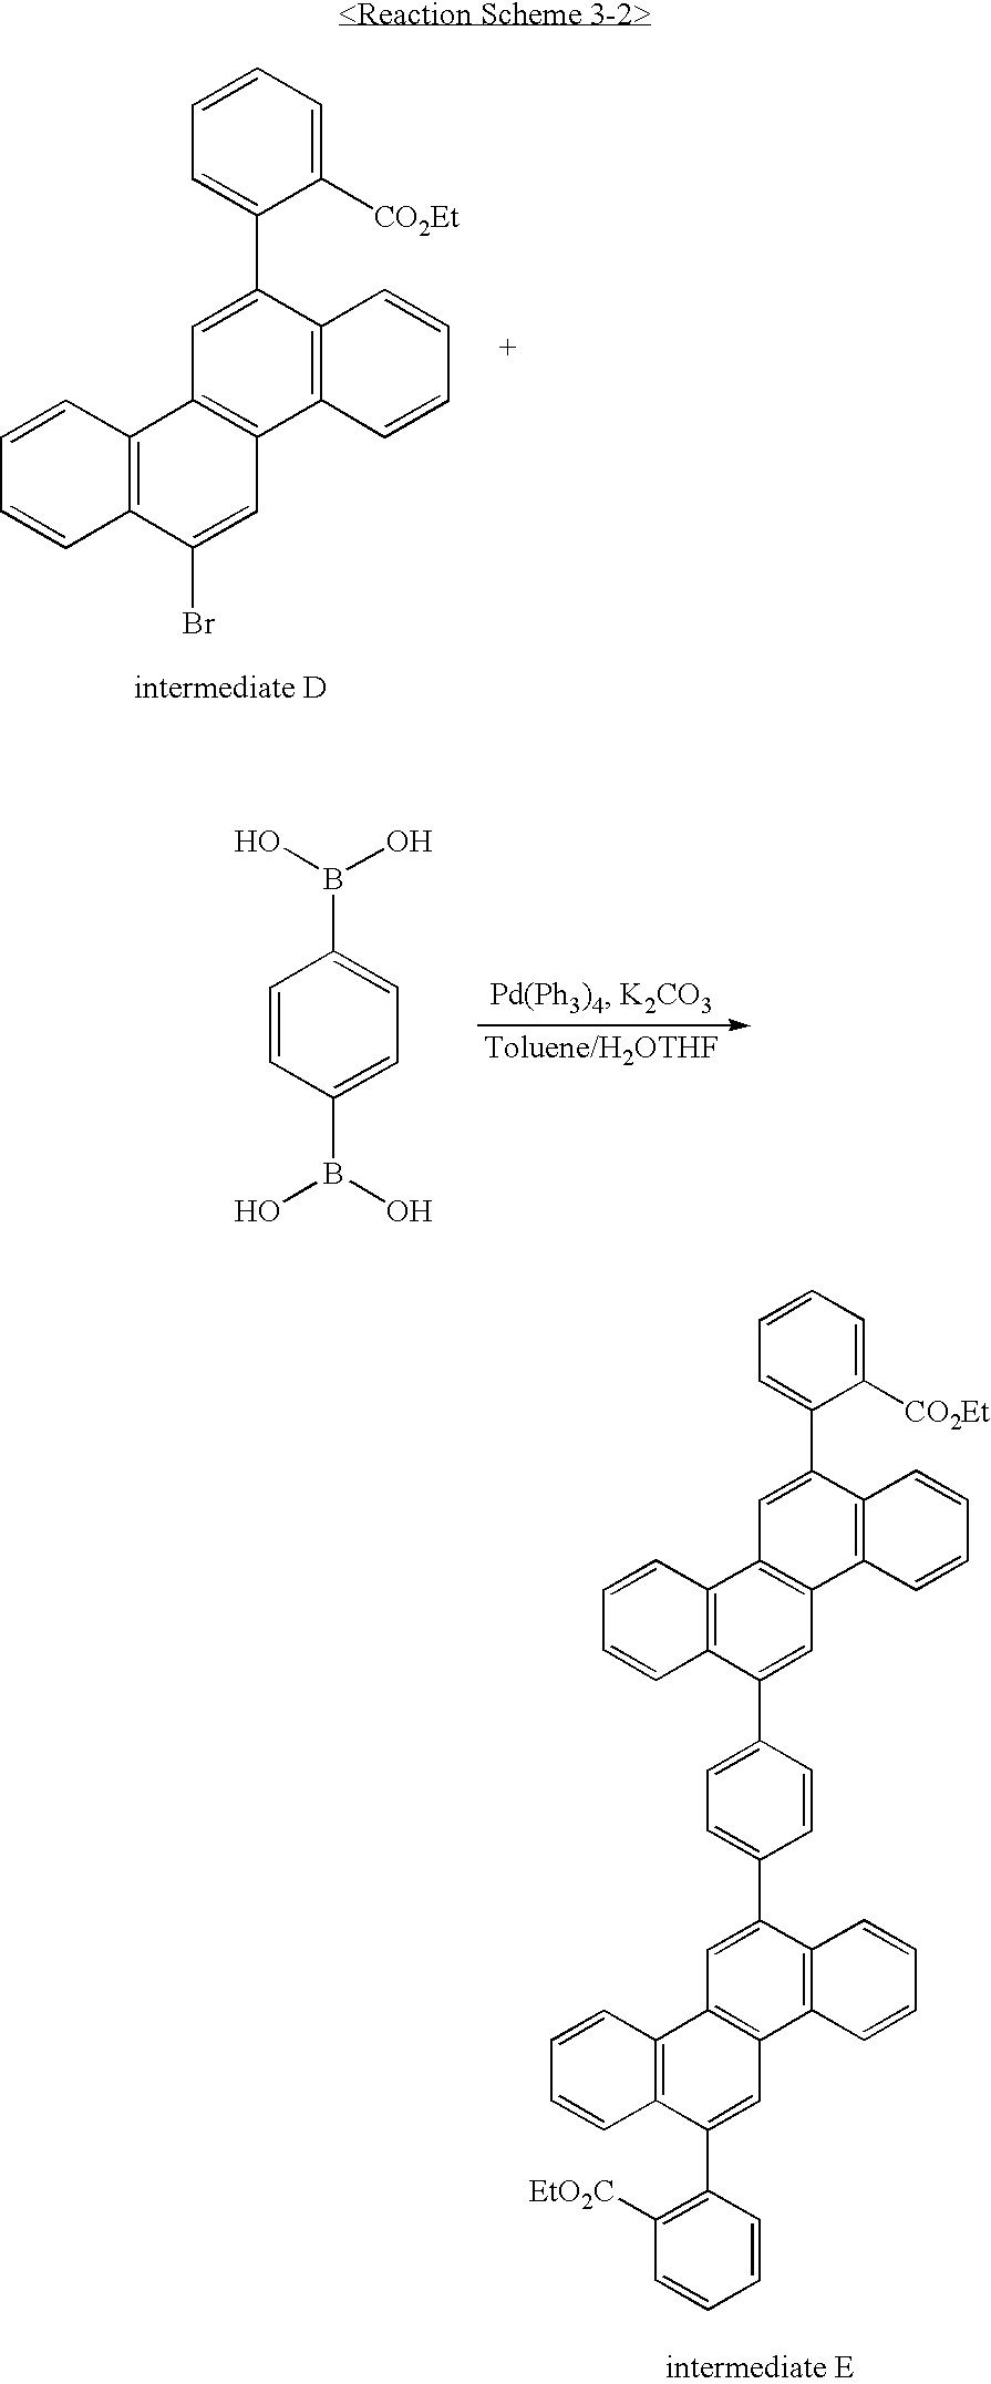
C12=C(C3=C(C(C4=CC=CC=C4[CO2Et])=C1)C=CC=C3)C=C(Br)C1=C2C=CC=C1.C1=CC(B(O)O)=CC=C1B(O)O.C12=C(C3=C(C(C4=CC=CC=C4[CO2Et])=C1)C=CC=C3)C=C(C1=CC=C(C3=CC4=C(C5=C3C=CC=C5)C=C(C3=C([EtO2C])C=CC=C3)C3=C4C=CC=C3)C=C1)C1=C2C=CC=C1
